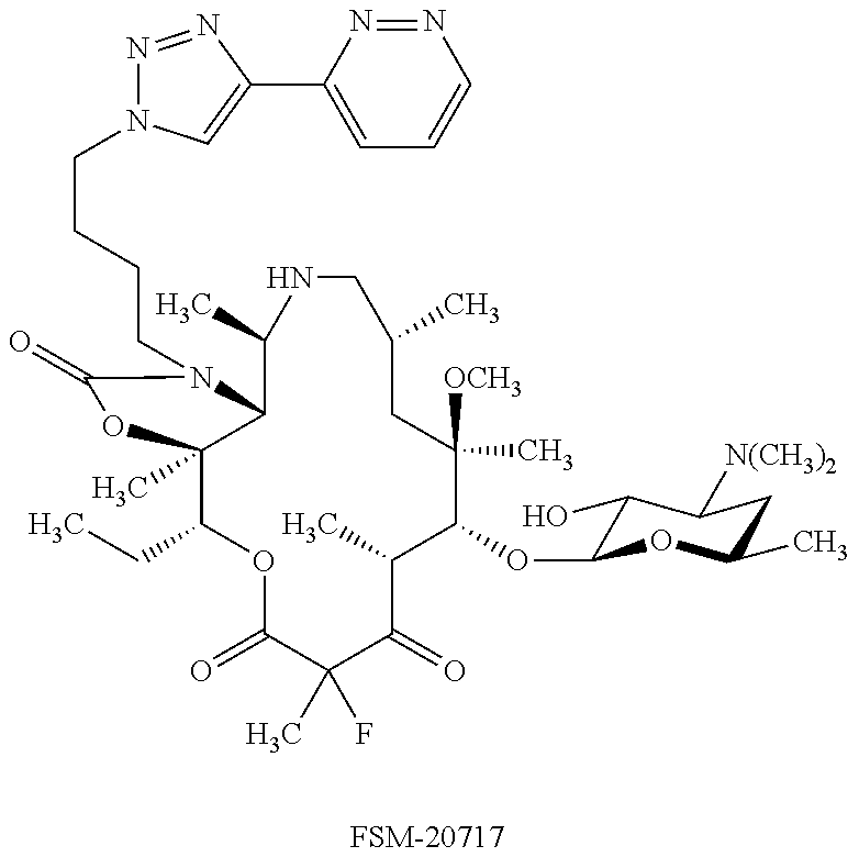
[FSM-20717].C1(CC)C2(C)C(N(CCCCN3N=NC(C4=CC=CN=N4)=C3)C(=O)O2)C(C)NCC(C)CC([OCH3])(C)C(OC2C(O)C([N(CH3)2])CC(C)O2)C(C)C(=O)C(C)(F)C(=O)O1
